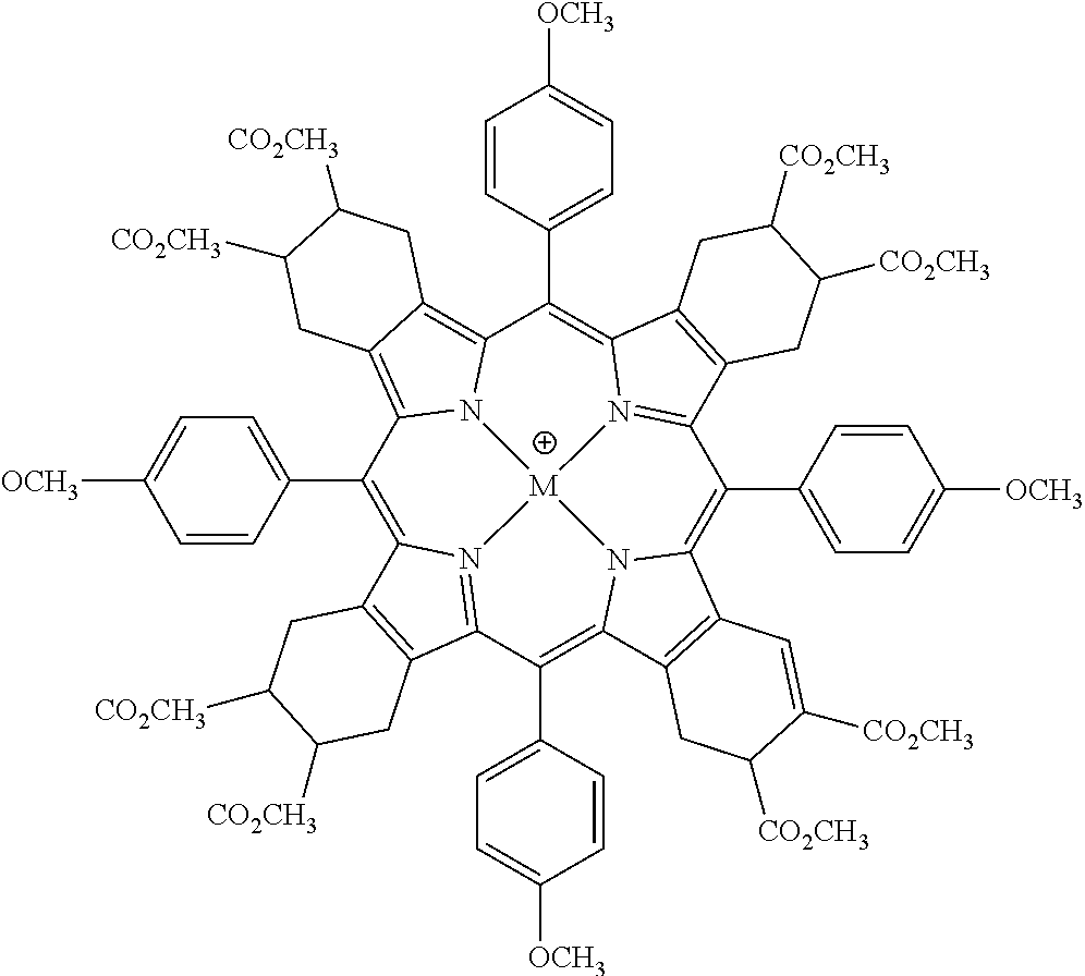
C1(C2=CC=C([OCH3])C=C2)=C2N3=C(C(C4=CC=C([OCH3])C=C4)=C4N5C(=C(C6=CC=C([OCH3])C=C6)C6=N7C(=C(C8=CC=C([OCH3])C=C8)C8=C9C(=C1N8[M]753)CC([CO2CH3])C([CO2CH3])C9)C1=C6CC([CO2CH3])C([CO2CH3])C1)C1=C4CC([CO2CH3])C([CO2CH3])=C1)C1=C2CC([CO2CH3])C([CO2CH3])C1
